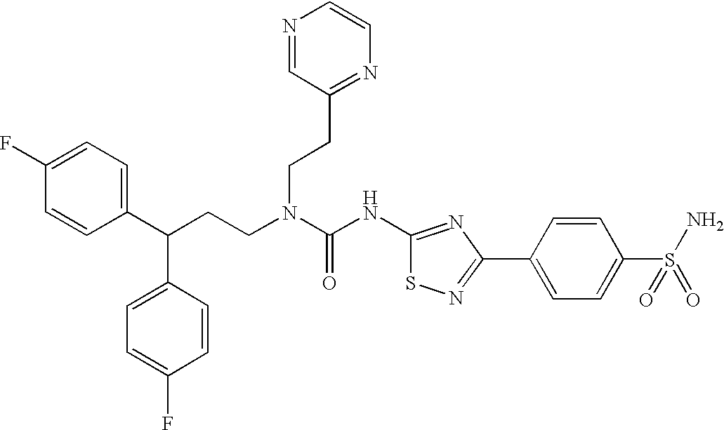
C1(C(CCN(C(NC2=NC(C3=CC=C(S(N)(=O)=O)C=C3)=NS2)=O)CCC2=NC=CN=C2)C2=CC=C(F)C=C2)=CC=C(F)C=C1
